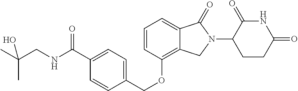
C(OC1=C2C(=CC=C1)C(=O)N(C1C(=O)NC(=O)CC1)C2)C1=CC=C(C(NCC(C)(O)C)=O)C=C1
